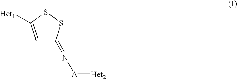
C1=C([Het1])SSC1=N[A][Het2]
